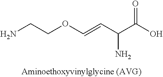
NCCOC=CC(C(O)=O)N
